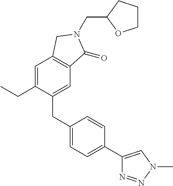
C1=C(CC)C(CC2=CC=C(C3=CN(C)N=N3)C=C2)=CC2=C1CN(CC1CCCO1)C2=O
